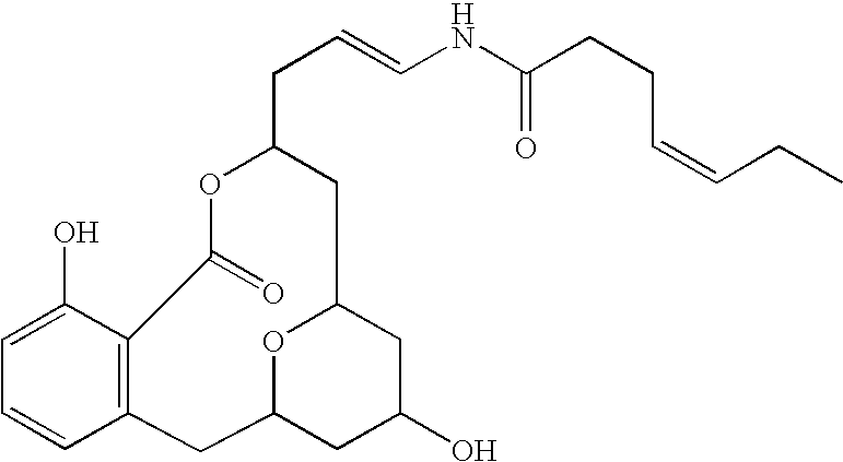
C1=C(O)C2=C(C=C1)CC1OC(CC(CC=CNC(CCC=CCC)=O)OC2=O)CC(O)C1
